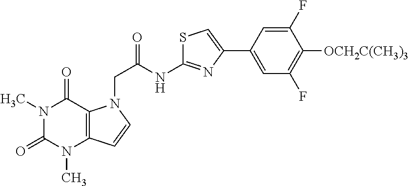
C1=C(C2=CSC(NC(CN3C4=C(C=C3)N(C)C(=O)N(C)C4=O)=O)=N2)C=C(F)C([OCH2C(CH3)3])=C1F
